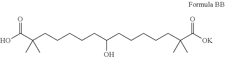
OC(C(CCCCCC(CCCCCC(C([OK])=O)(C)C)O)(C)C)=O
